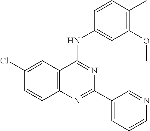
C12=C(C=C(Cl)C=C1)C(NC1=CC(OC)=C(C)C=C1)=NC(C1=CC=CN=C1)=N2
